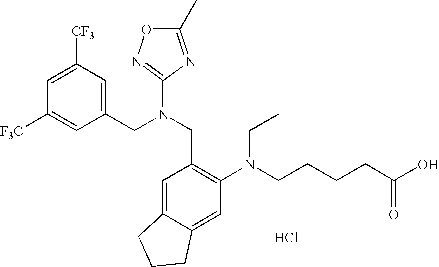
[F3C]C1=CC(CN(CC2=C(N(CCCCC(O)=O)CC)C=C3C(=C2)CCC3)C2=NOC(C)=N2)=CC([CF3])=C1.Cl
